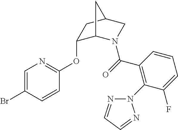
C1=C(Br)C=CC(OC2C3N(C(=O)C4=C(N5N=CC=N5)C(F)=CC=C4)CC(C2)C3)=N1
